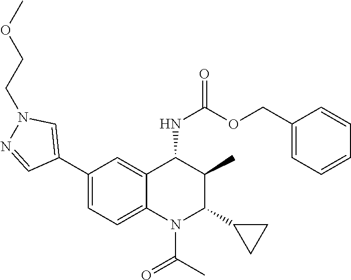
C1(C2=CN(CCOC)N=C2)=CC=C2C(=C1)C(NC(=O)OCC1=CC=CC=C1)C(C)C(C1CC1)N2C(C)=O
